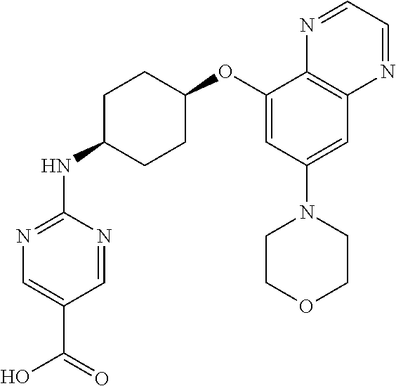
C1(OC2CCC(NC3=NC=C(C(=O)O)C=N3)CC2)=CC(N2CCOCC2)=CC2=C1N=CC=N2
